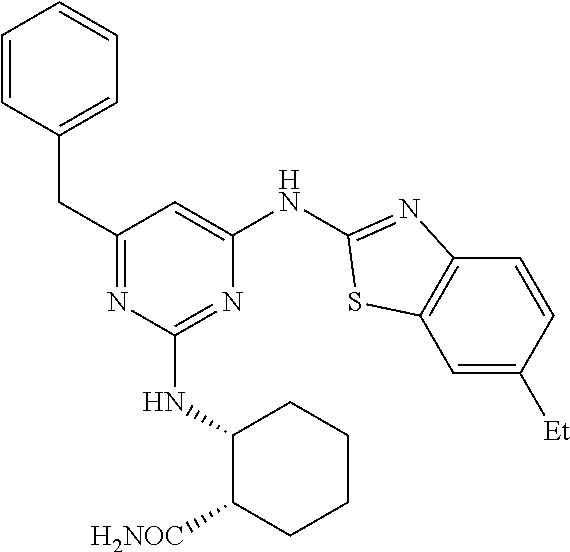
C1=CC=CC=C1CC1=NC(NC2C([H2NOC])CCCC2)=NC(NC2=NC3=C(C=C([Et])C=C3)S2)=C1
